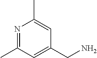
N1=C(C)C=C(CN)C=C1C
